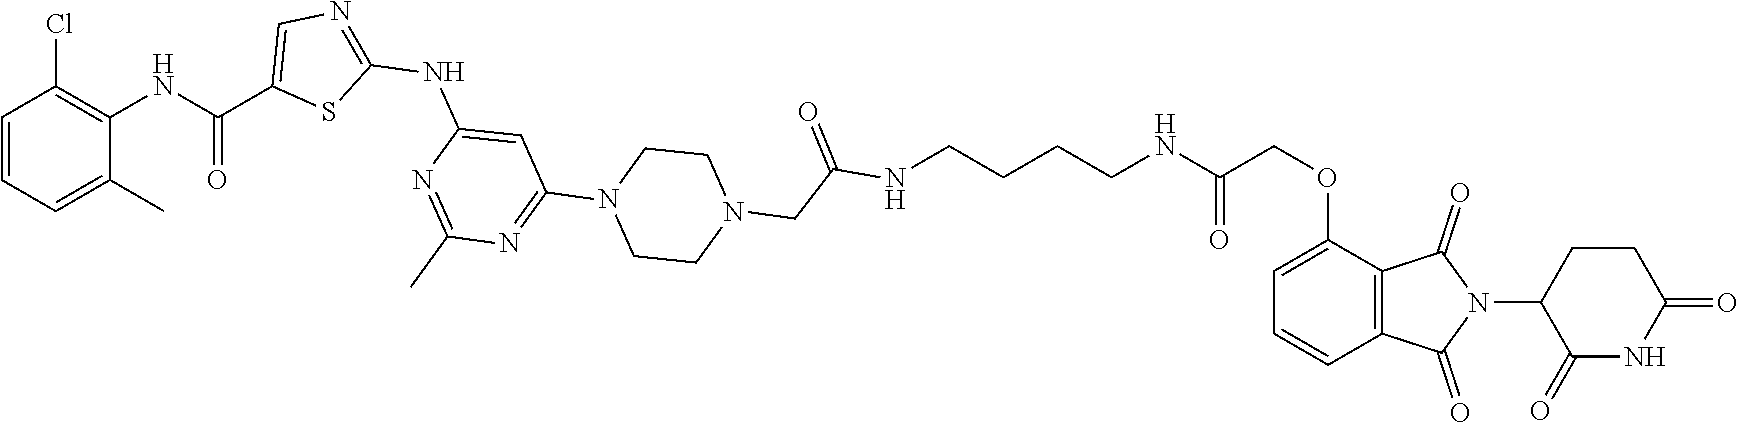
C1(OCC(NCCCCNC(CN2CCN(C3=NC(C)=NC(NC4=NC=C(C(NC5=C(Cl)C=CC=C5C)=O)S4)=C3)CC2)=O)=O)=CC=CC2=C1C(=O)N(C1C(=O)NC(=O)CC1)C2=O
